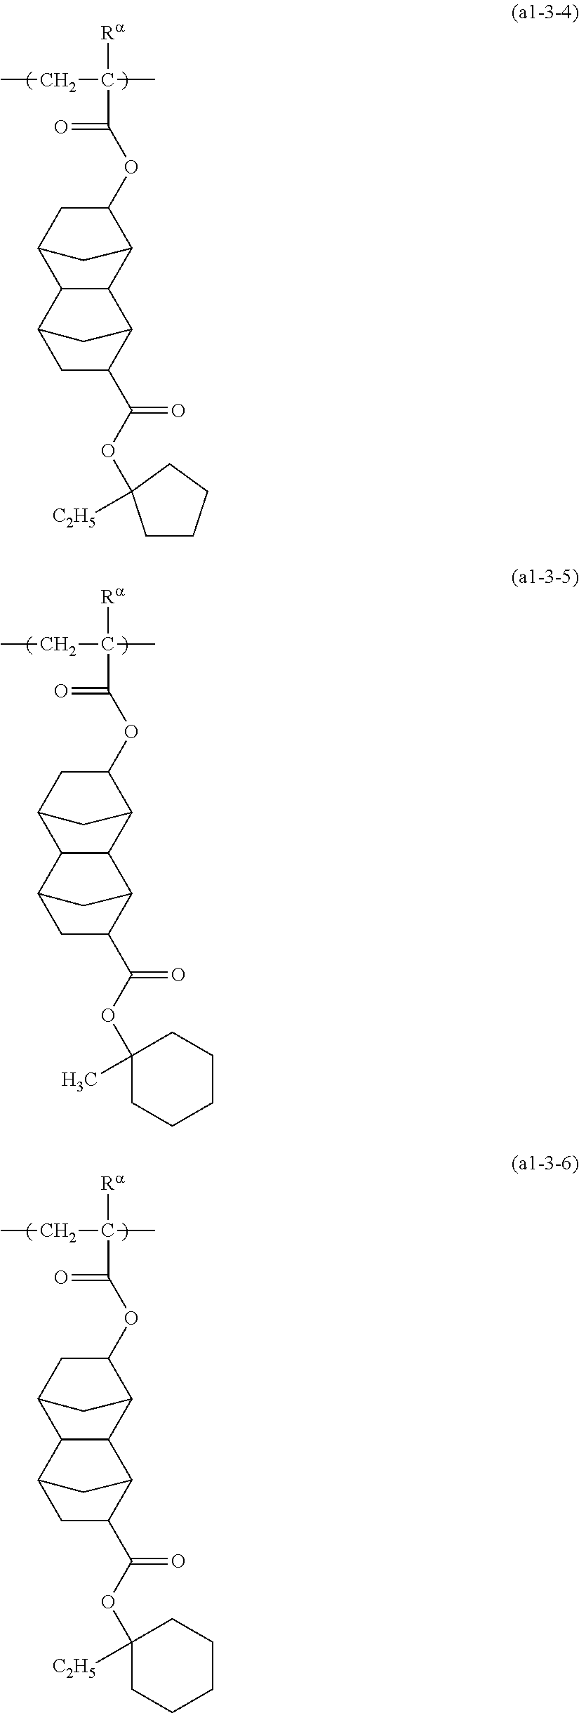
CCC([Ra])(C)C(=O)OC1CC2CC1C1C2C2CC(C(=O)OC3([C2H5])CCCC3)C1C2.CCC([Ra])(C)C(=O)OC1CC2CC1C1C2C2CC(C(=O)OC3(C)CCCCC3)C1C2.CCC([Ra])(C)C(=O)OC1CC2CC1C1C2C2CC(C(=O)OC3([C2H5])CCCCC3)C1C2
